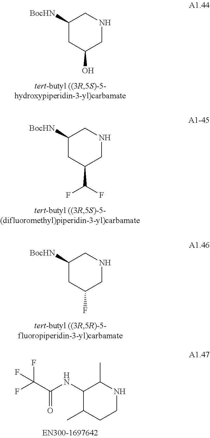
C1([BocHN])CC(O)CNC1.C1([BocHN])CC(C(F)F)CNC1.C1([BocHN])CC(F)CNC1.C1(NC(=O)C(F)(F)F)C(C)CCNC1C
